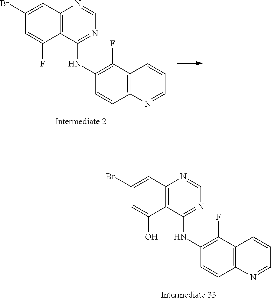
C12=C(C(NC3=C(F)C4=C(C=C3)N=CC=C4)=NC=N1)C(O)=CC(Br)=C2.C12=C(C(NC3=C(F)C4=C(C=C3)N=CC=C4)=NC=N1)C(F)=CC(Br)=C2
